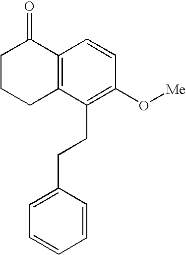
C1C2=C(C(=O)CC1)C=CC(O[Me])=C2CCC1=CC=CC=C1
